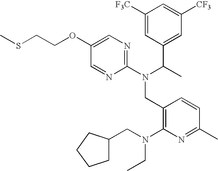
CSCCOC1=CN=C(N(C(C)C2=CC([CF3])=CC([F3C])=C2)CC2=C(N(CC3CCCC3)CC)N=C(C)C=C2)N=C1
